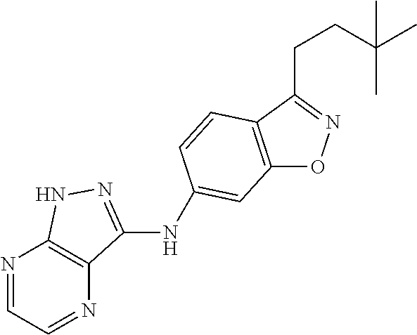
C12=C(C=CC(NC3=NNC4=C3N=CC=N4)=C1)C(CCC(C)(C)C)=NO2
